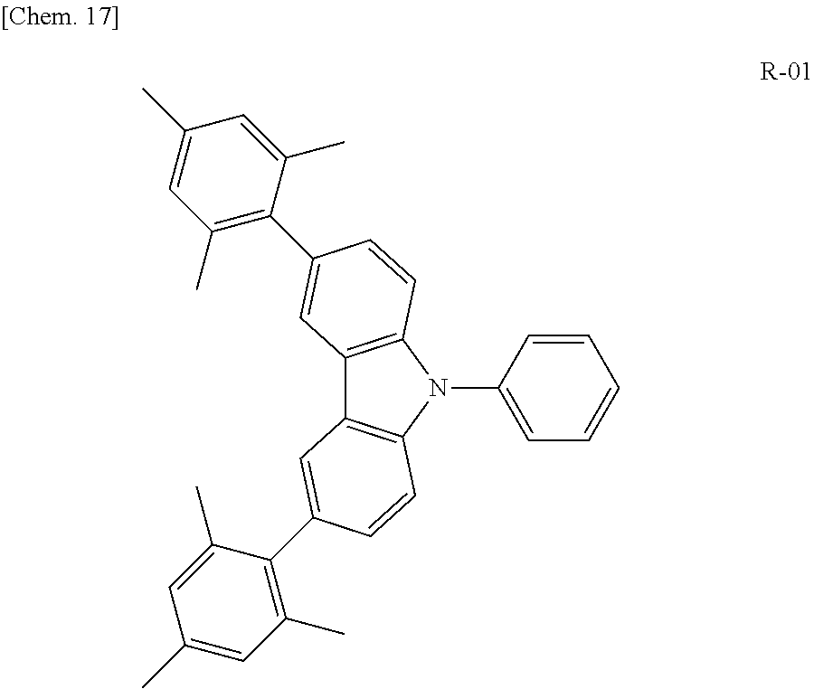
C1(N2C3=C(C4=C2C=CC(C2=C(C)C=C(C)C=C2C)=C4)C=C(C2=C(C)C=C(C)C=C2C)C=C3)=CC=CC=C1
